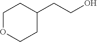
C1OCCC(CCO)C1
